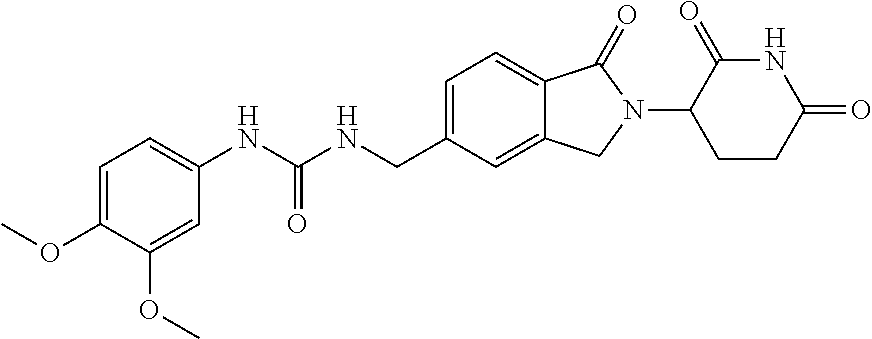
C1=C(OC)C(OC)=CC(NC(NCC2=CC=C3C(=C2)CN(C2CCC(=O)NC2=O)C3=O)=O)=C1
